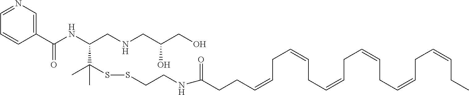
C1(C(NC(CNCC(CO)O)C(C)(SSCCNC(CCC=CCC=CCC=CCC=CCC=CCC=CCC)=O)C)=O)=CN=CC=C1
